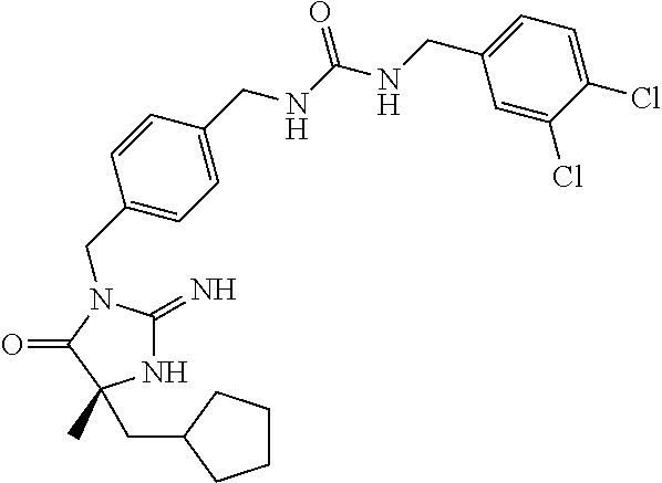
N1C(=N)N(CC2=CC=C(CNC(NCC3=CC=C(Cl)C(Cl)=C3)=O)C=C2)C(=O)C1(C)CC1CCCC1
